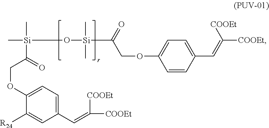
C1=C(OCC([Si](C)(C)O[Si](C)(C)C(COC2=CC=C(C=C([COOEt])[COOEt])C=C2)=O)=O)C([R24])=CC(C=C([COOEt])[COOEt])=C1
